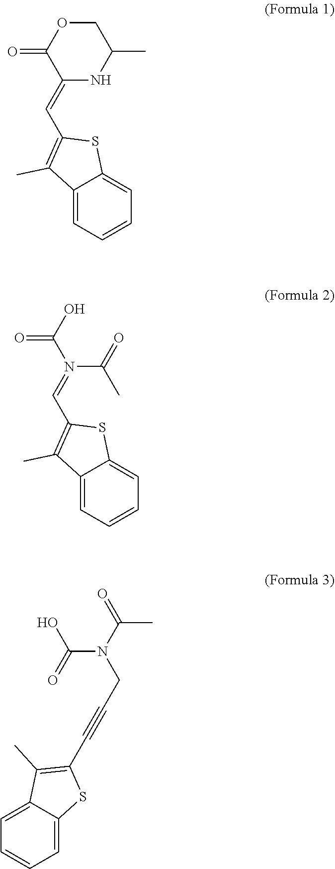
C1(=O)C(=CC2=C(C)C3=CC=CC=C3S2)NC(C)CO1.C12=CC=CC=C1SC(C=N(C(=O)C)C(=O)O)=C2C.C1=C2C(=CC=C1)SC(C#CCN(C(=O)O)C(C)=O)=C2C
